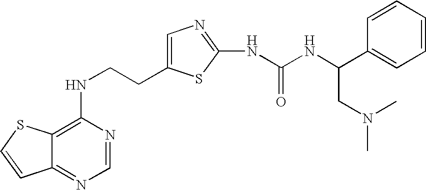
C(CNC1=C2C(=NC=N1)C=CS2)C1=CN=C(NC(=O)NC(C2=CC=CC=C2)CN(C)C)S1
